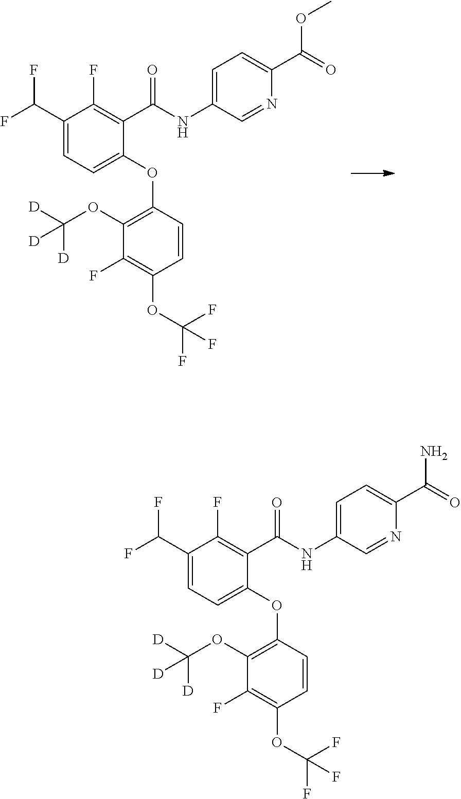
C1(OC2=C(OC([D])([D])[D])C(F)=C(OC(F)(F)F)C=C2)=CC=C(C(F)F)C(F)=C1C(NC1=CC=C(C(=O)OC)N=C1)=O.C1(OC2=C(OC([D])([D])[D])C(F)=C(OC(F)(F)F)C=C2)=CC=C(C(F)F)C(F)=C1C(NC1=CC=C(C(=O)N)N=C1)=O
